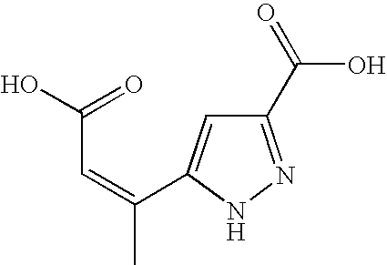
C1(C(=O)O)=NNC(C(=CC(O)=O)C)=C1
